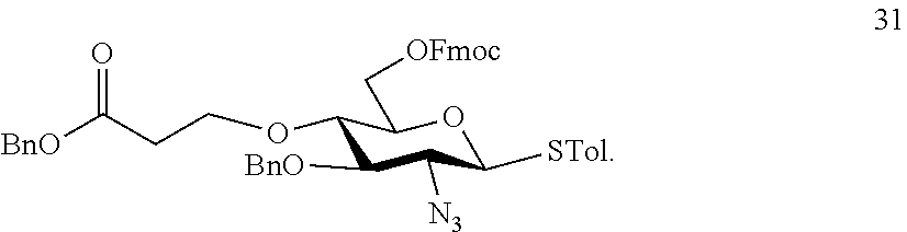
[BnO]C(CCOC1C(C[OFmoc])OC([STol])C([N3])C1[BnO])=O
